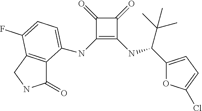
C1(=O)C(NC2=CC=C(F)C3=C2C(=O)NC3)=C(NC(C(C)(C)C)C2=CC=C(Cl)O2)C1=O
